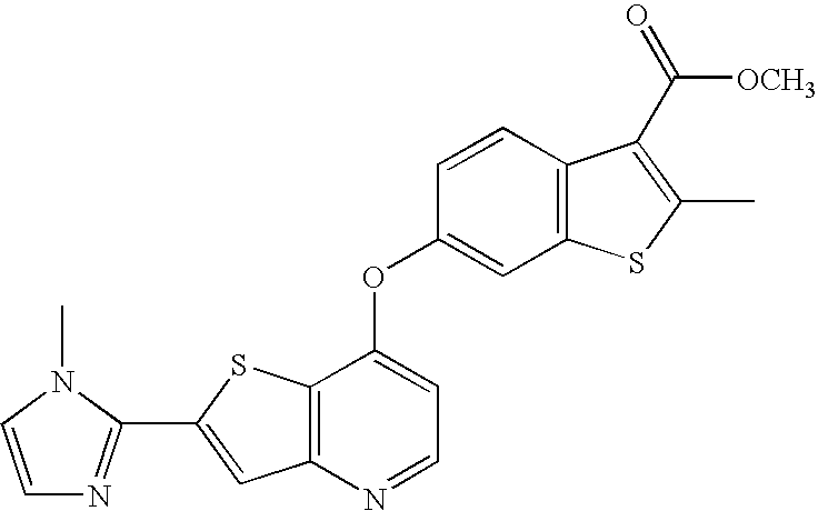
C12=C(N=CC=C1OC1=CC3=C(C=C1)C(C(=O)[OCH3])=C(C)S3)C=C(C1=NC=CN1C)S2
